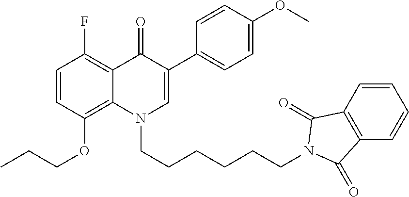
C1=CC(OCCC)=C2C(=C1F)C(=O)C(C1=CC=C(OC)C=C1)=CN2CCCCCCN1C(=O)C2=C(C=CC=C2)C1=O
